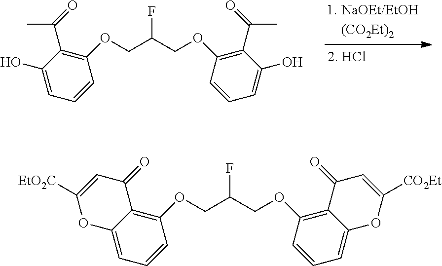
C(C(COC1=C(C(=O)C)C(O)=CC=C1)F)OC1=C(C(=O)C)C(O)=CC=C1.C(C(COC1=C2C(=CC=C1)OC([CO2Et])=CC2=O)F)OC1=C2C(=CC=C1)OC([EtO2C])=CC2=O
